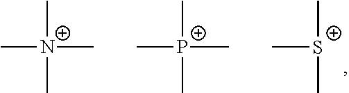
C[S+](C)C.C[N+](C)(C)C.C[P+](C)(C)C
